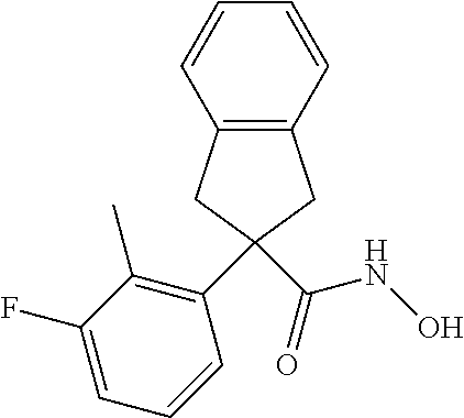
C12=C(CC(C3=C(C)C(F)=CC=C3)(C(=O)NO)C1)C=CC=C2
